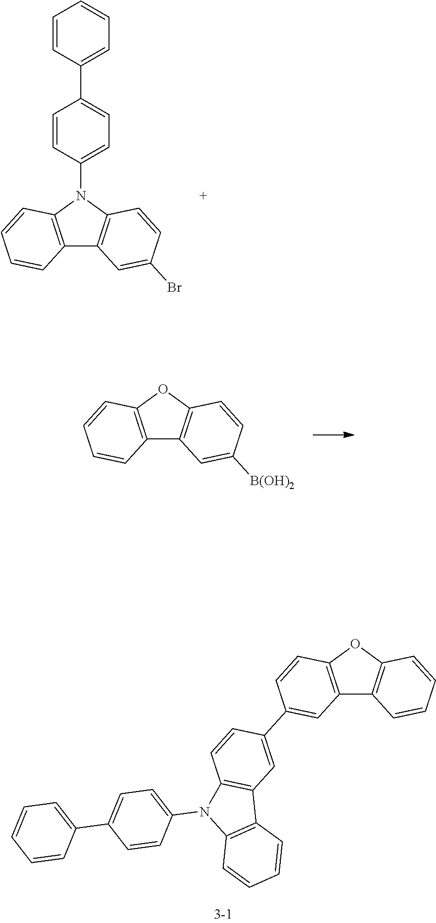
C12=C(N(C3=CC=C(C4=CC=CC=C4)C=C3)C3=C1C=C(Br)C=C3)C=CC=C2.C12=C(OC3=C1C=C([B(OH)2])C=C3)C=CC=C2.C12=C(OC3=C1C=CC=C3)C=CC(C1=CC3=C(C=C1)N(C1=CC=C(C4=CC=CC=C4)C=C1)C1=C3C=CC=C1)=C2
